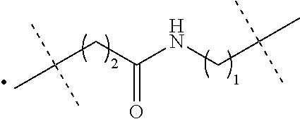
C(CC(NCC(C)(C)C)=O)(C)(C)C
